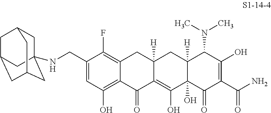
C1=C(CNC23CC4CC(CC(C2)C4)C3)C(F)=C2C(=C1O)C(=O)C1=C(O)C3(O)C([H])(CC1([H])C2)C(N(C)C)C(O)=C(C(N)=O)C3=O
